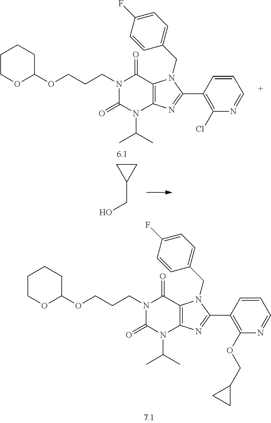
N1(CCCOC2OCCCC2)C(=O)N(C(C)C)C2=C(C1=O)N(CC1=CC=C(F)C=C1)C(C1=C(OCC3CC3)N=CC=C1)=N2.N1(CCCOC2OCCCC2)C(=O)N(C(C)C)C2=C(C1=O)N(CC1=CC=C(F)C=C1)C(C1=C(Cl)N=CC=C1)=N2.C1CC1CO
